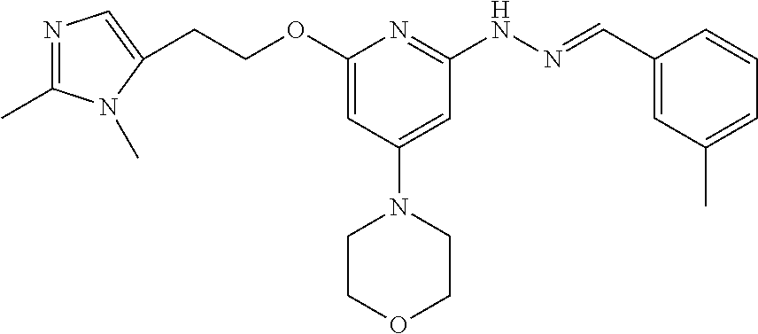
C(COC1=CC(N2CCOCC2)=CC(NN=CC2=CC(C)=CC=C2)=N1)C1=CN=C(C)N1C
